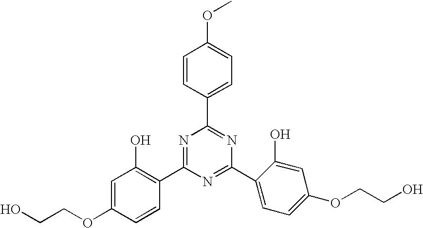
C1=CC(C2=NC(C3=CC=C(OCCO)C=C3O)=NC(C3=C(O)C=C(OCCO)C=C3)=N2)=CC=C1OC
